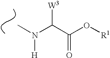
CN(C(C(O[R1])=O)[W3])[H]
